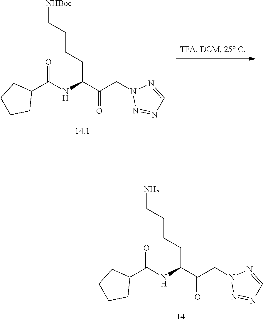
C(C(C(CN1N=NC=N1)=O)NC(C1CCCC1)=O)CCCN.C(C(C(CN1N=NC=N1)=O)NC(C1CCCC1)=O)CCC[NHBoc]
